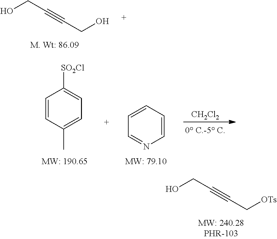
OCC#CC[OTs].OCC#CCO.C1=CC(C)=CC=C1[SO2Cl].C1=CC=CN=C1.[CH2Cl2]
